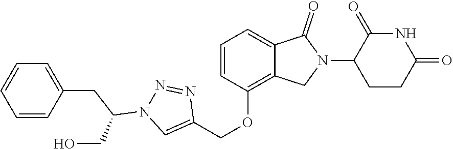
C1=CC(OCC2=CN(C(CC3=CC=CC=C3)CO)N=N2)=C2C(=C1)C(=O)N(C1CCC(=O)NC1=O)C2
